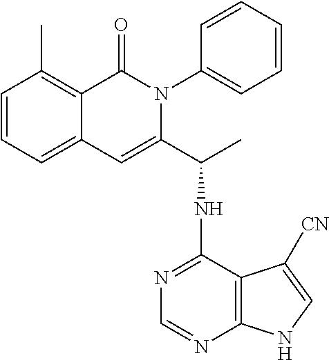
C1=CC=C2C(=C1C)C(=O)N(C1=CC=CC=C1)C(C(NC1=NC=NC3=C1C([CN])=CN3)C)=C2
